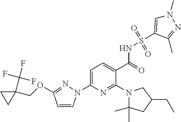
C1=CN(C2=CC=C(C(=O)NS(=O)(=O)C3=CN(C)N=C3C)C(N3C(C)(C)CC(CC)C3)=N2)N=C1OCC1(C(F)(F)F)CC1
